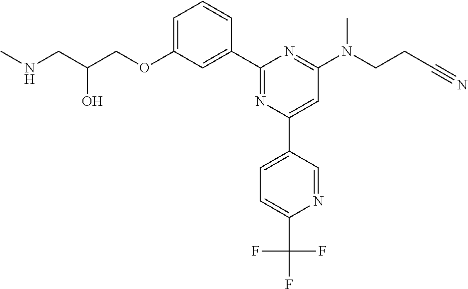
N(CC(COC1=CC=CC(C2=NC(C3=CC=C(C(F)(F)F)N=C3)=CC(N(CCC#N)C)=N2)=C1)O)C
